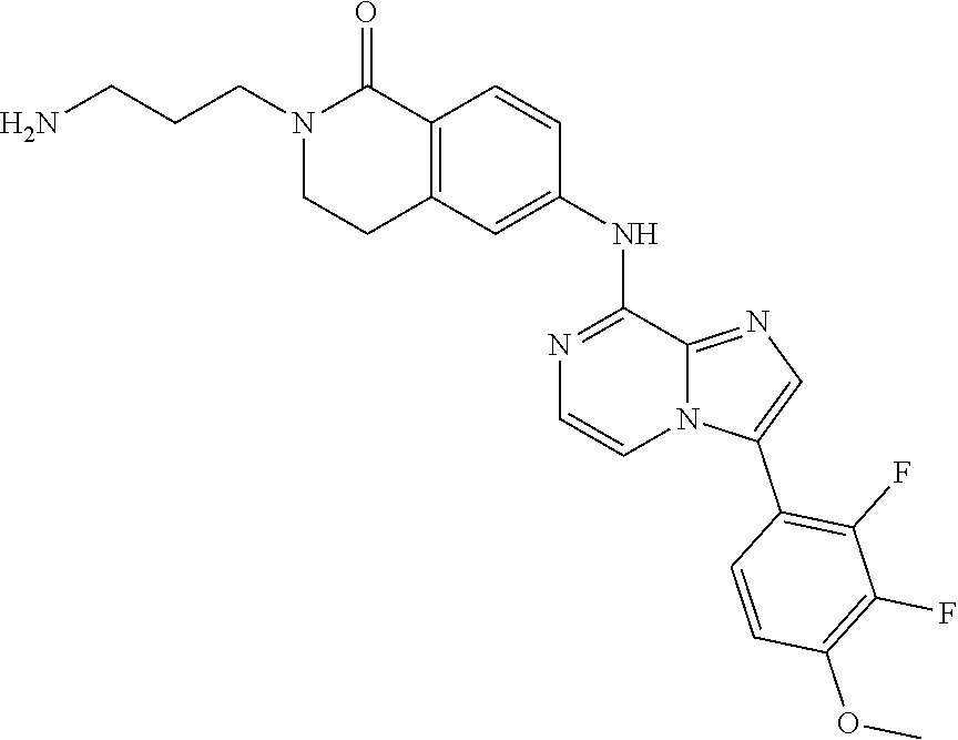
C1=CN2C(=NC=C2C2=C(F)C(F)=C(OC)C=C2)C(NC2=CC3=C(C(=O)N(CCCN)CC3)C=C2)=N1
